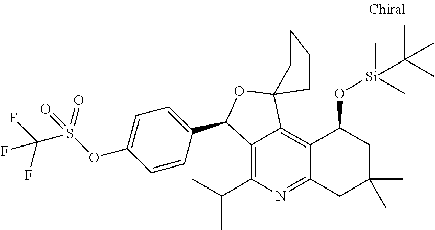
C12=C(C(C)C)N=C3C(=C1C1(OC2C2=CC=C(OS(C(F)(F)F)(=O)=O)C=C2)CCCC1)C(O[Si](C)(C(C)(C)C)C)CC(C)(C)C3
